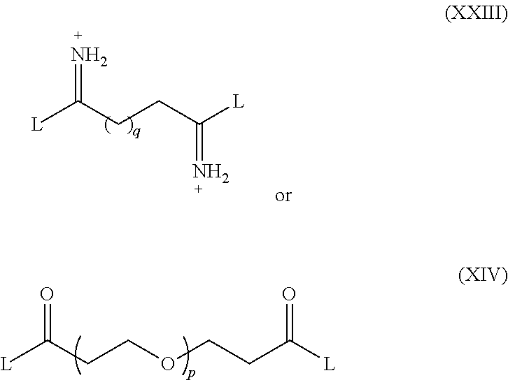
[L]C(CCC([L])=N)=N.[L]C(CCOCCC([L])=O)=O
